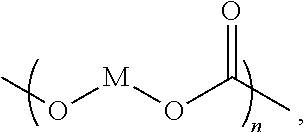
CO[M]OC(C)=O
